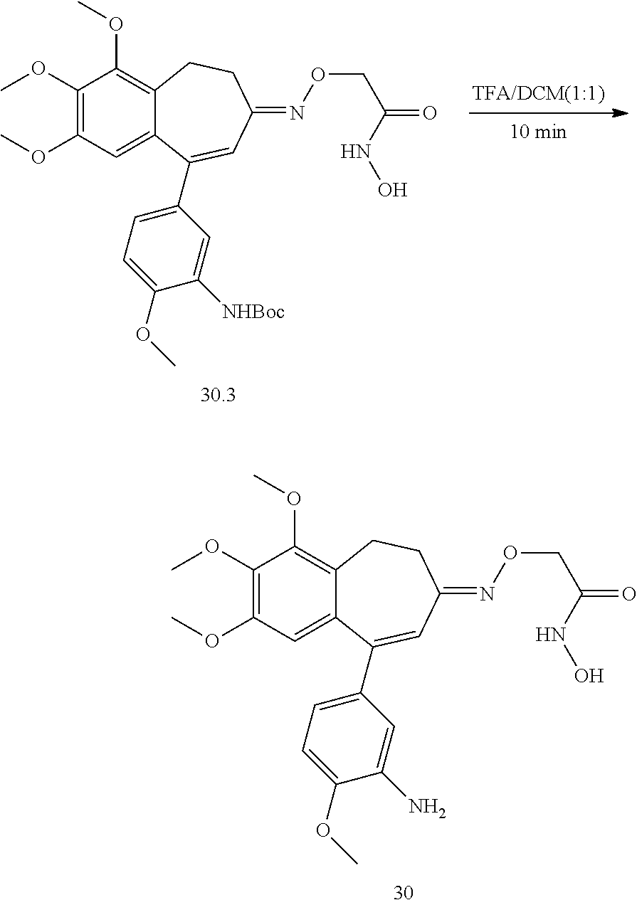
[TFA/DCM(1:1)].C1(OC)=C(OC)C=C2C(=C1OC)CCC(=NOCC(NO)=O)C=C2C1=CC=C(OC)C([NHBoc])=C1.C1(OC)=C(OC)C=C2C(=C1OC)CCC(=NOCC(NO)=O)C=C2C1=CC=C(OC)C(N)=C1
